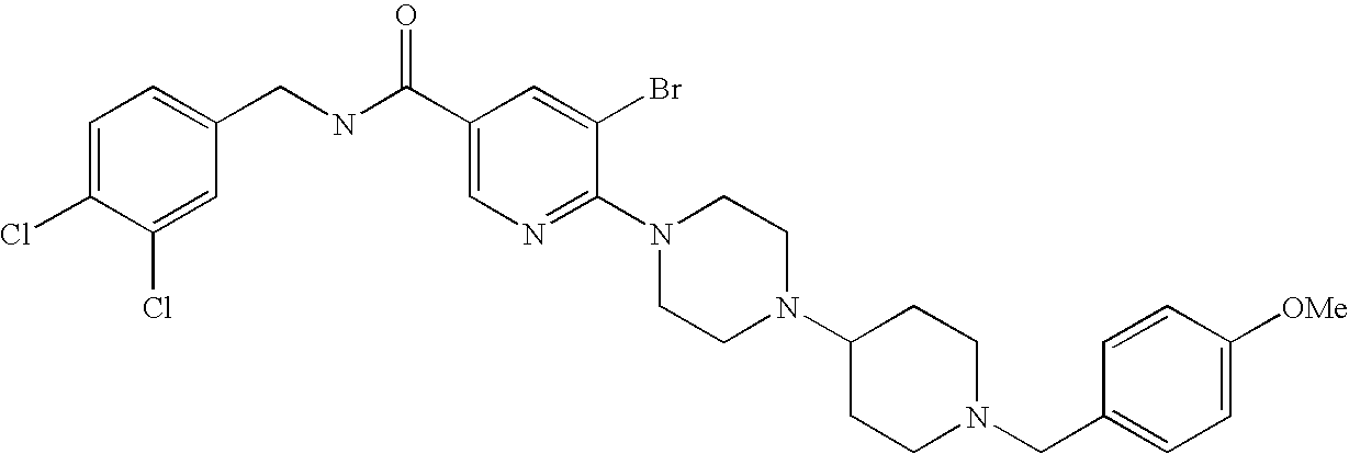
C1([OMe])=CC=C(CN2CCC(N3CCN(C4=NC=C(C(NCC5=CC=C(Cl)C(Cl)=C5)=O)C=C4Br)CC3)CC2)C=C1
